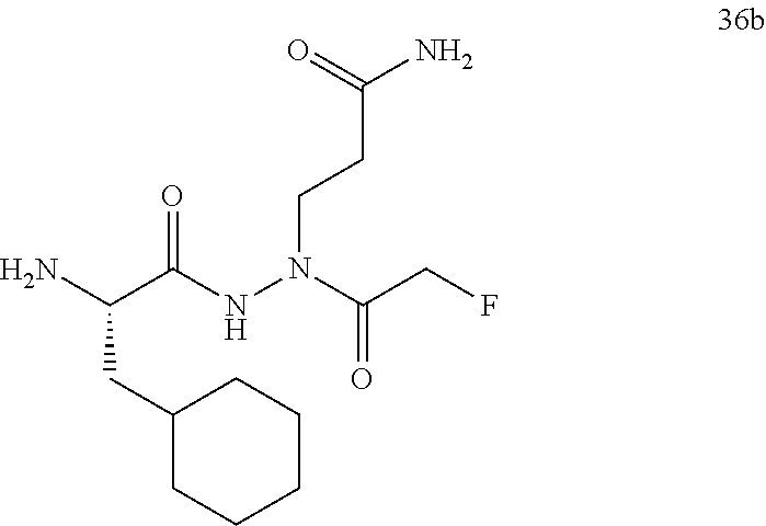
C(C(NN(CCC(N)=O)C(CF)=O)=O)(N)CC1CCCCC1
